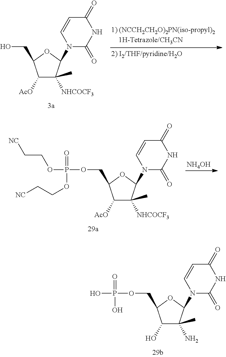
C1([AcO])C([NHCOCF3])(C)C(N2C(=O)NC(=O)C=C2)OC1CO.C1([AcO])C([NHCOCF3])(C)C(N2C(=O)NC(=O)C=C2)OC1COP(OCC[NC])(=O)OCC[NC].[NH4OH].C1(O)C(N)(C)C(N2C(=O)NC(=O)C=C2)OC1COP(O)(=O)O
